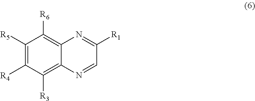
C1([R5])=C([R4])C([R3])=C2C(=C1[R6])N=C([R1])C=N2
